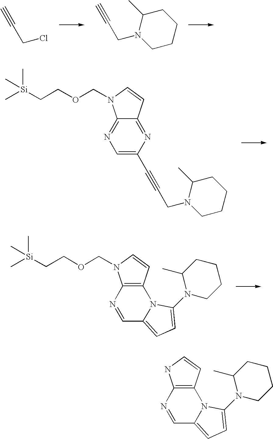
C(CCl)#C.C(CN1CCCCC1C)#C.C(N1CCCCC1C)C#CC1=CN=C2C(=N1)C=CN2COCC[Si](C)(C)C.C12=CC=C(N3CCCCC3C)N1C1=C(N=C2)N(COCC[Si](C)(C)C)C=C1.C12=CC=C(N3CCCCC3C)N1C1=C(N=C2)NC=C1
